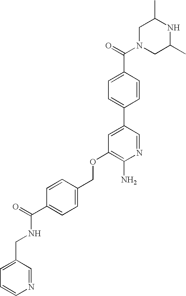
C1N(C(=O)C2=CC=C(C3=CC(OCC4=CC=C(C(=O)NCC5=CC=CN=C5)C=C4)=C(N)N=C3)C=C2)CC(C)NC1C
